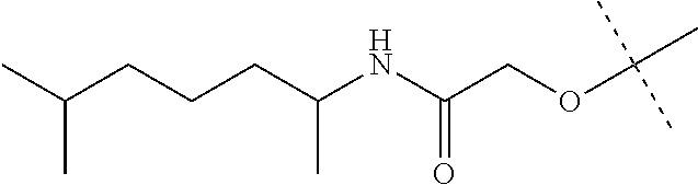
CC(CCCC(NC(COC(C)(C)C)=O)C)C
